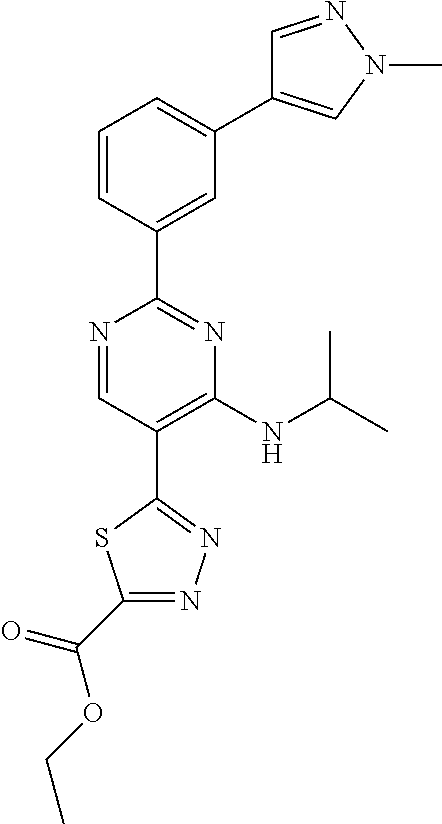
C1=CC(C2=NC(NC(C)C)=C(C3=NN=C(C(=O)OCC)S3)C=N2)=CC(C2=CN(C)N=C2)=C1
